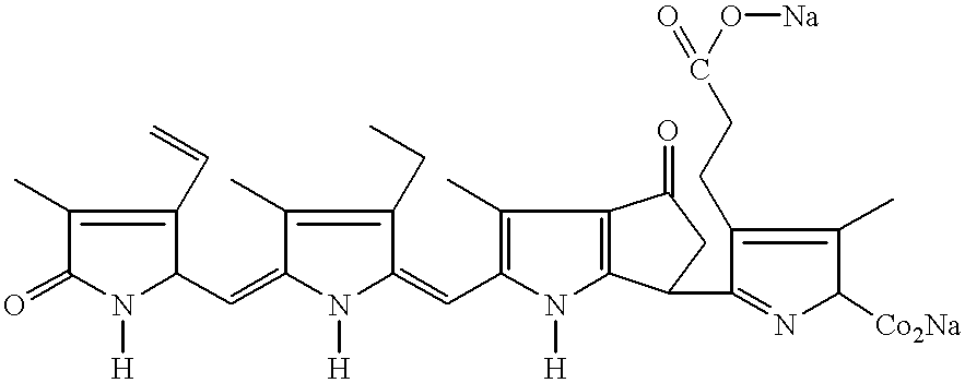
C1(C=C2C(C)=C(CC)C(=CC3=C(C)C4=C(N3[H])C(C3=NC([Co2Na])C(C)=C3CCC(O[Na])=O)CC4=O)N2[H])C(C=C)=C(C)C(=O)N1[H]
